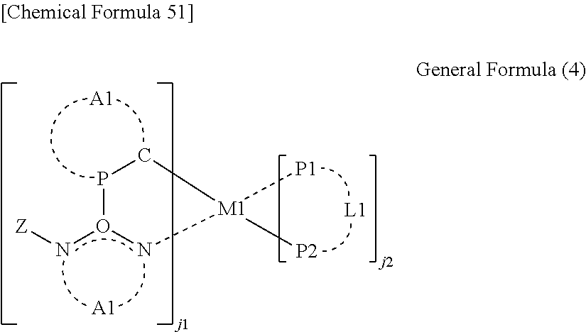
P1O(N[Z])N[M1]([P1])([P2])C1.[A1].[A1]
